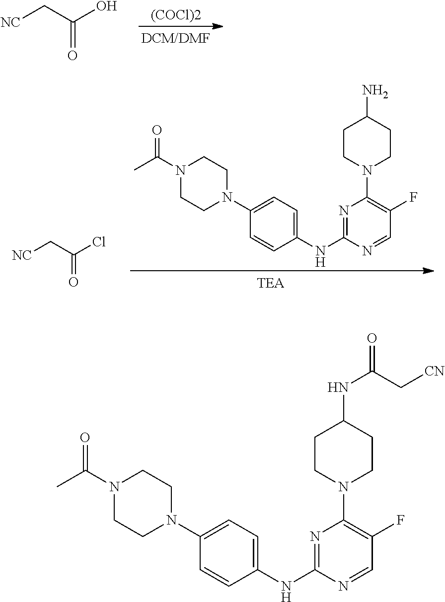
[NC]CC(O)=O.[(COCl)2].[NC]CC(Cl)=O.C1CN(C2=C(F)C=NC(NC3=CC=C(N4CCN(C(C)=O)CC4)C=C3)=N2)CCC1N.C1CN(C2=C(F)C=NC(NC3=CC=C(N4CCN(C(C)=O)CC4)C=C3)=N2)CCC1NC(=O)C[CN]
